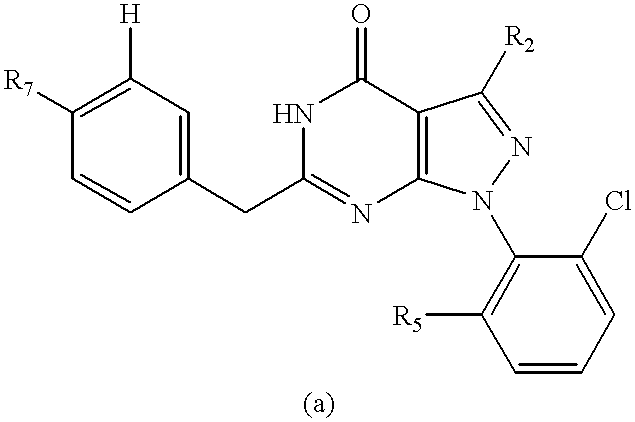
C1(CC2=NC3=C(C(=O)N2)C([R2])=NN3C2=C([R5])C=CC=C2Cl)=CC([H])=C([R7])C=C1
